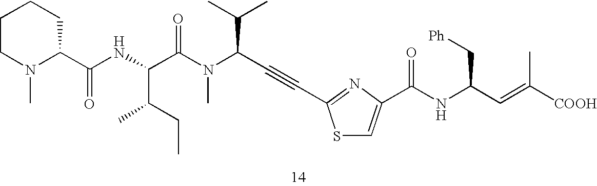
C(N(C(C(C)C)C#CC1=NC(C(NC(C=C([COOH])C)C[Ph])=O)=CS1)C)(C(NC(C1CCCCN1C)=O)C(CC)C)=O
